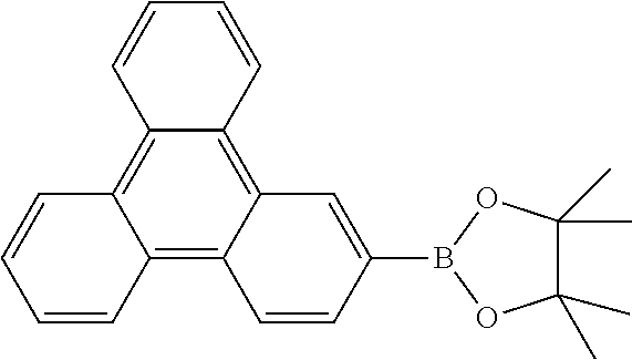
C12=C3C(=C4C(=C1C=CC=C2)C=CC=C4)C=C(B1OC(C)(C)C(C)(C)O1)C=C3
